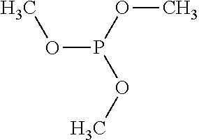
COP(OC)OC
